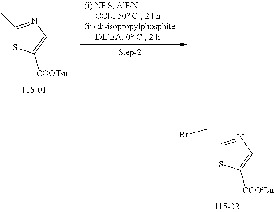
C1(CBr)=NC=C([COOtBu])S1.C1(C)=NC=C([COOtBu])S1
